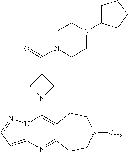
N12C(=CC=N1)N=C1C(=C2N2CC(C(=O)N3CCN(C4CCCC4)CC3)C2)CCN(C)CC1
